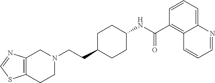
C1=NC2=C(S1)CCN(CCC1CCC(NC(C3=C4C(=CC=C3)N=CC=C4)=O)CC1)C2
